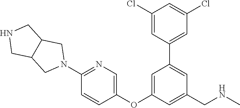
C1(Cl)=CC(C2=CC(CNC)=CC(OC3=CN=C(N4CC5C(C4)CNC5)C=C3)=C2)=CC(Cl)=C1
